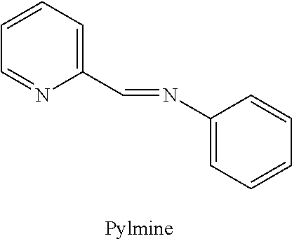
C1(C=NC2=CC=CC=C2)=CC=CC=N1
